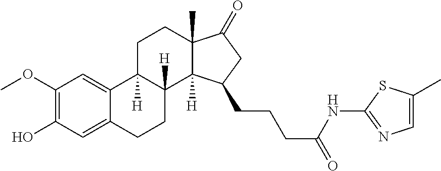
C1(OC)=C(O)C=C2C(=C1)C1([H])C([H])(CC2)C2([H])C(C)(CC1)C(=O)CC2CCCC(=O)NC1=NC=C(C)S1
